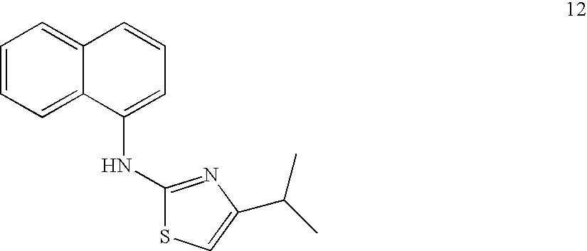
C12=CC=CC=C1C(NC1=NC(C(C)C)=CS1)=CC=C2
